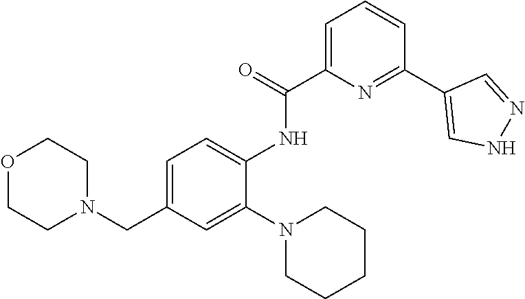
C1=C(NC(=O)C2=CC=CC(C3=CNN=C3)=N2)C(N2CCCCC2)=CC(CN2CCOCC2)=C1
